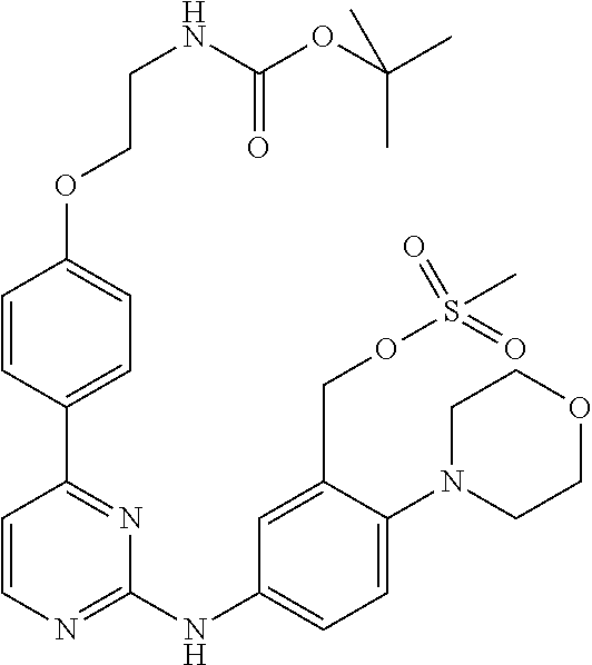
C1=CN=C(NC2=CC=C(N3CCOCC3)C(COS(C)(=O)=O)=C2)N=C1C1=CC=C(OCCNC(OC(C)(C)C)=O)C=C1
